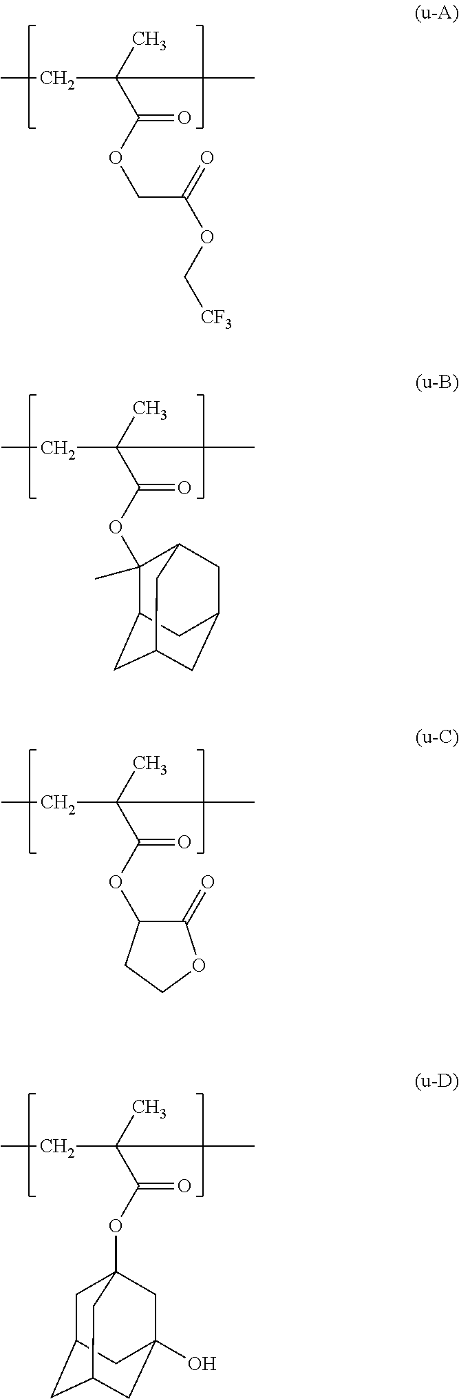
CC(C(OCC(=O)OC[CF3])=O)(C)CC.CC(C(OC1(C)C2CC3CC(CC1C3)C2)=O)(C)CC.CC(C(OC1C(=O)OCC1)=O)(C)CC.CC(C(OC12CC3CC(CC(O)(C1)C3)C2)=O)(C)CC
